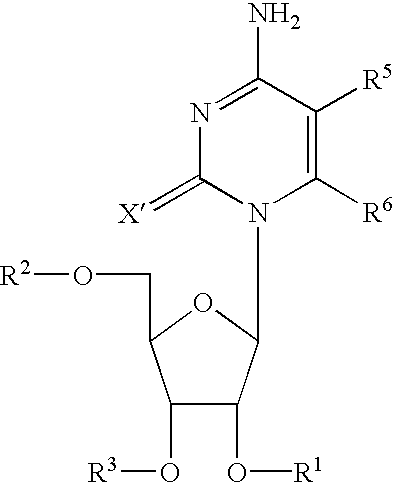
C1(O[R3])C(O[R1])C(N2C([R6])=C([R5])C(N)=NC2=[X])OC1CO[R2]
